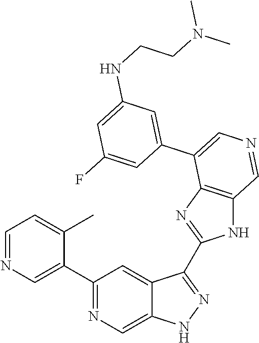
C1(C2=CN=CC=C2C)=NC=C2C(=C1)C(C1=NC3=C(N1)C=NC=C3C1=CC(NCCN(C)C)=CC(F)=C1)=NN2
